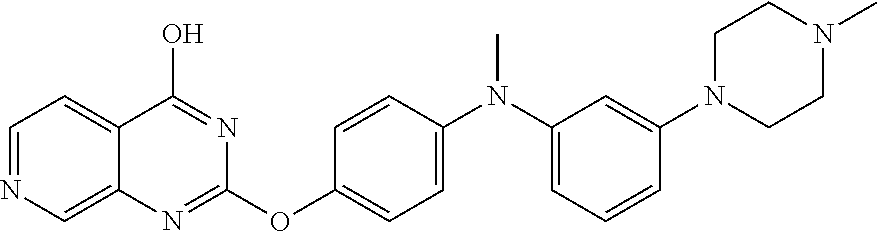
C12=CN=CC=C1C(O)=NC(OC1=CC=C(N(C3=CC=CC(N4CCN(C)CC4)=C3)C)C=C1)=N2
